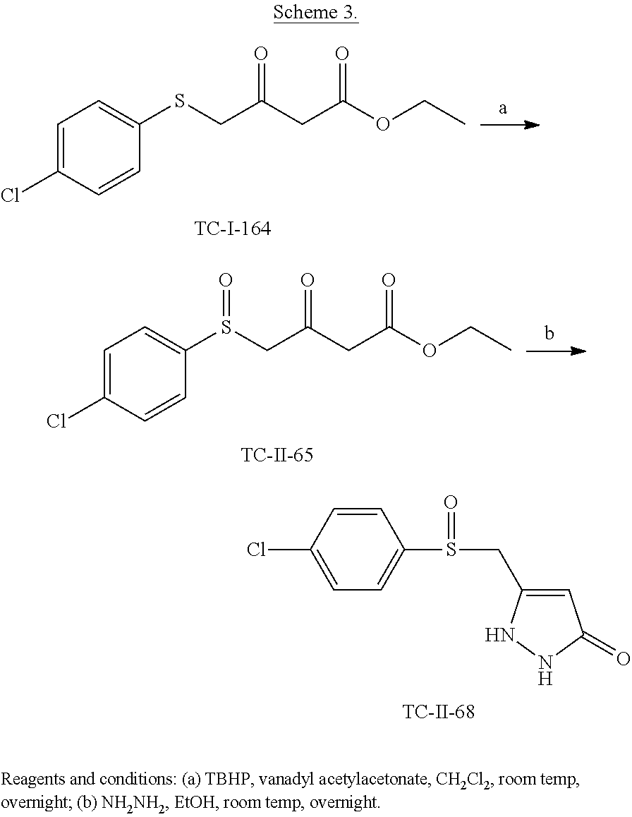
C1(SCC(=O)CC(=O)OCC)=CC=C(Cl)C=C1.C1(S(CC(=O)CC(=O)OCC)=O)=CC=C(Cl)C=C1.C1=CC(Cl)=CC=C1S(CC1=CC(=O)NN1)=O
